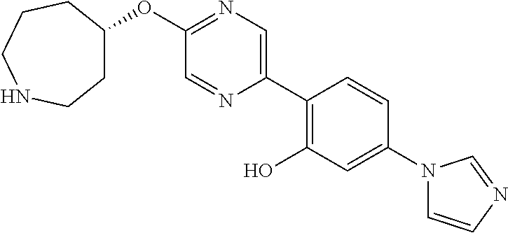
O(C1=NC=C(C2=C(O)C=C(N3C=CN=C3)C=C2)N=C1)C1CCNCCC1
